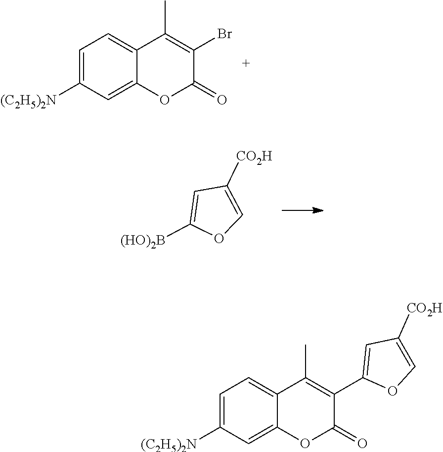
C1=C2C(C)=C(Br)C(=O)OC2=CC([(C2H5)2N])=C1.C1([(HO)2B])=CC([CO2H])=CO1.C1=C2C(=CC([(C2H5)2N])=C1)OC(=O)C(C1=CC([CO2H])=CO1)=C2C
